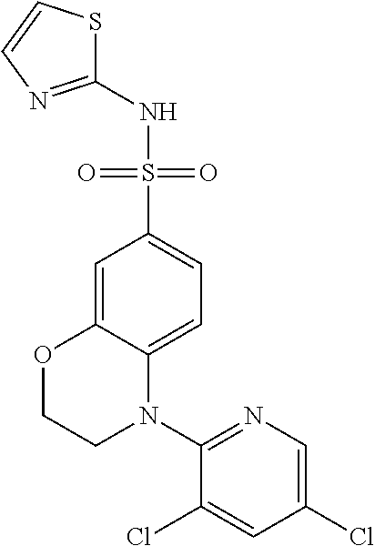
C1(NS(C2=CC=C3C(=C2)OCCN3C2=NC=C(Cl)C=C2Cl)(=O)=O)=NC=CS1
